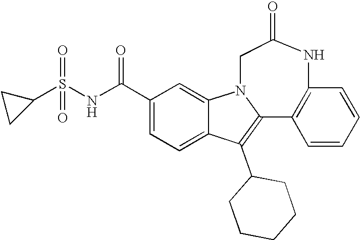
C1(C(NS(C2CC2)(=O)=O)=O)=CC=C2C(=C1)N1CC(=O)NC3=C(C1=C2C1CCCCC1)C=CC=C3
